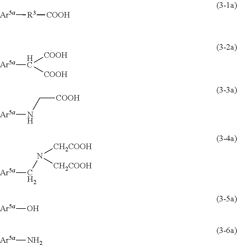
[Ar5a][R3][COOH].[Ar5a]C([COOH])[COOH].[Ar5a]NC[COOH].[Ar5a]CN([CH2COOH])[CH2COOH].[Ar5a]O.[Ar5a]N
